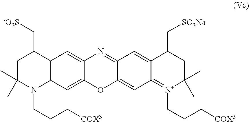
C1C(C)(C)N(CCC[COX3])C2=C(C1C[-O3S])C=C1C(=C2)OC2=CC3=[N+](CCC[COX3])C(C)(C)CC(C[SO3Na])C3=CC2=N1
